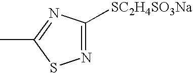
N1=C([SC2H4SO3Na])N=C(C)S1
